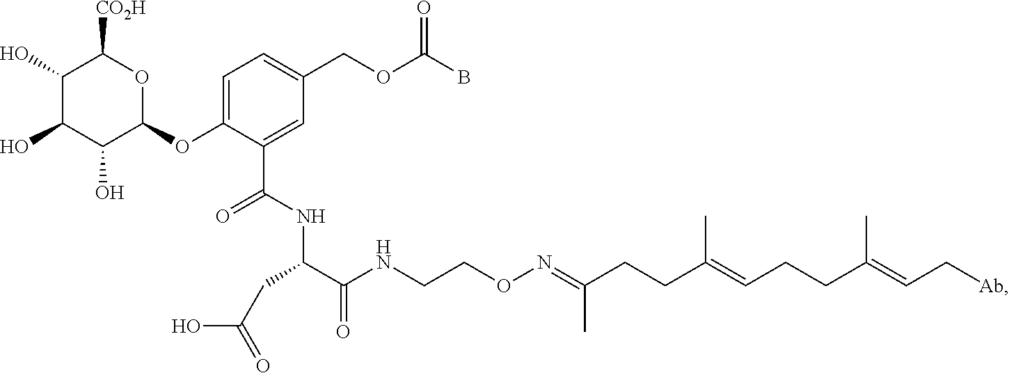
C1(O)C(O)C(O)C(OC2=CC=C(COC(B)=O)C=C2C(NC(C(NCCON=C(CCC(=CCCC(=CC[Ab])C)C)C)=O)CC(O)=O)=O)OC1[CO2H]
